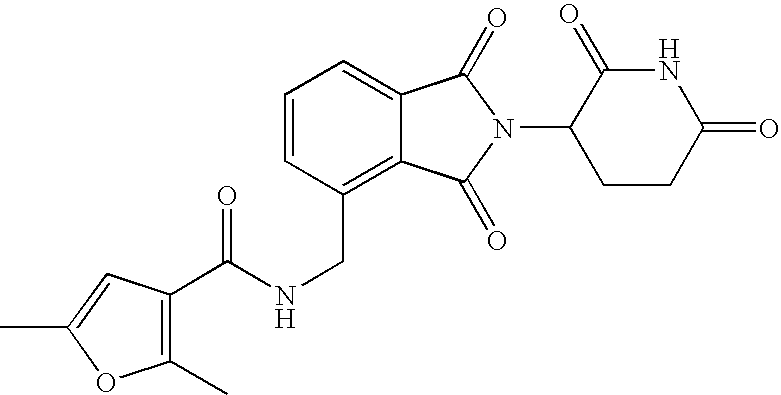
N(CC1=C2C(=CC=C1)C(=O)N(C1CCC(=O)NC1=O)C2=O)C(=O)C1=C(C)OC(C)=C1
